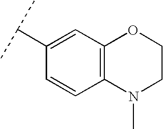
C1(C(C)C)=CC2=C(C=C1)N(C)CCO2
